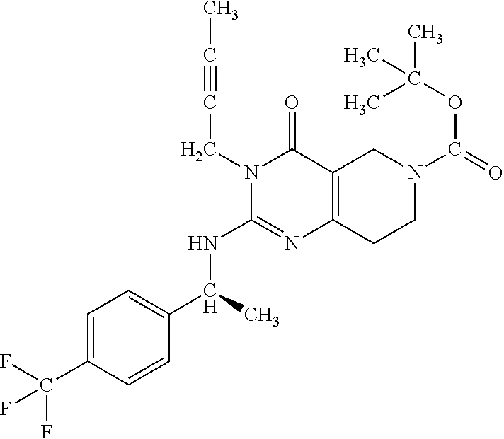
N1(CC#CC)C(=O)C2=C(N=C1NC(C1=CC=C(C(F)(F)F)C=C1)C)CCN(C(=O)OC(C)(C)C)C2
